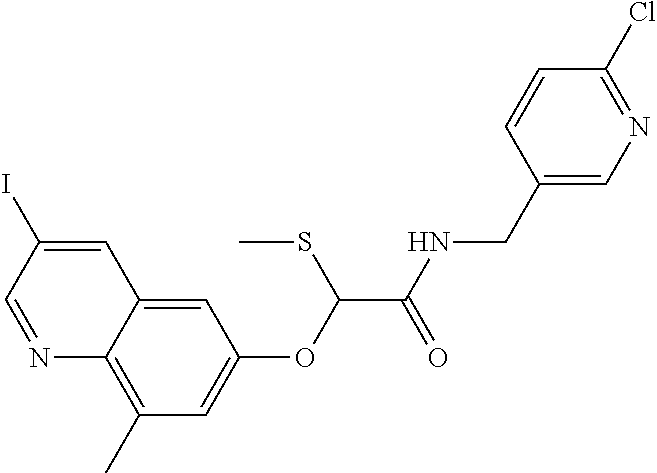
N1=CC(I)=CC2=CC(OC(C(NCC3=CN=C(Cl)C=C3)=O)SC)=CC(C)=C12
